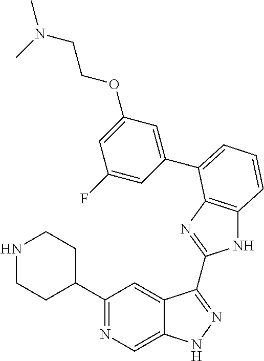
C1(C2=NC=C3C(=C2)C(C2=NC4=C(N2)C=CC=C4C2=CC(OCCN(C)C)=CC(F)=C2)=NN3)CCNCC1
